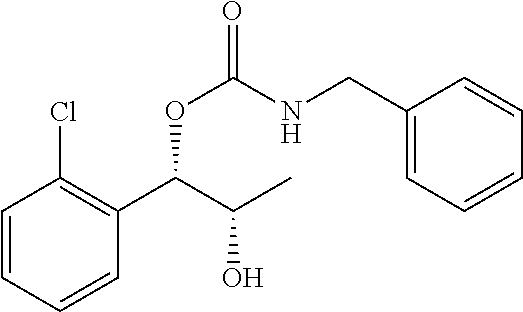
C1=CC=CC(C(C(C)O)OC(NCC2=CC=CC=C2)=O)=C1Cl
